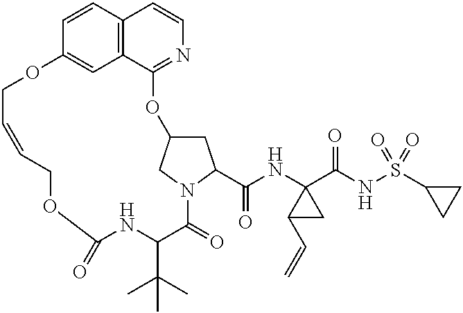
C1C2CN(C1C(NC1(C(NS(C3CC3)(=O)=O)=O)C(C=C)C1)=O)C(=O)C(C(C)(C)C)NC(=O)OCC=CCOC1=CC3=C(C=CN=C3O2)C=C1
